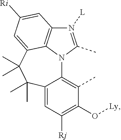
C12=C(C)C(O[Ly])=C([Rj])C=C1C(C)(C)C(C)(C)C1=CC([Ri])=CC3=C1N2C(C)=N3[L]
